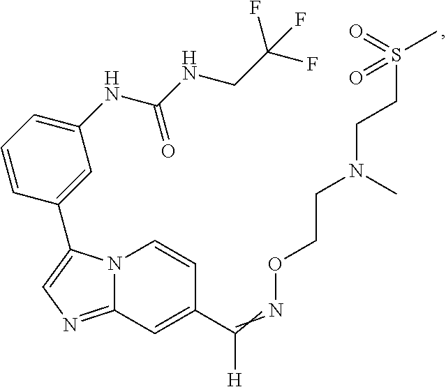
N12C(=NC=C1C1=CC(NC(NCC(F)(F)F)=O)=CC=C1)C=C(C(=NOCCN(CCS(C)(=O)=O)C)[H])C=C2
